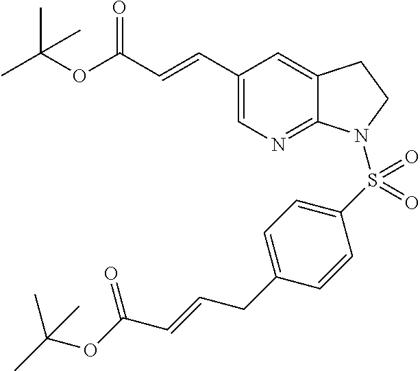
C(OC(C=CC1=CN=C2C(=C1)CCN2S(C1=CC=C(CC=CC(OC(C)(C)C)=O)C=C1)(=O)=O)=O)(C)(C)C
